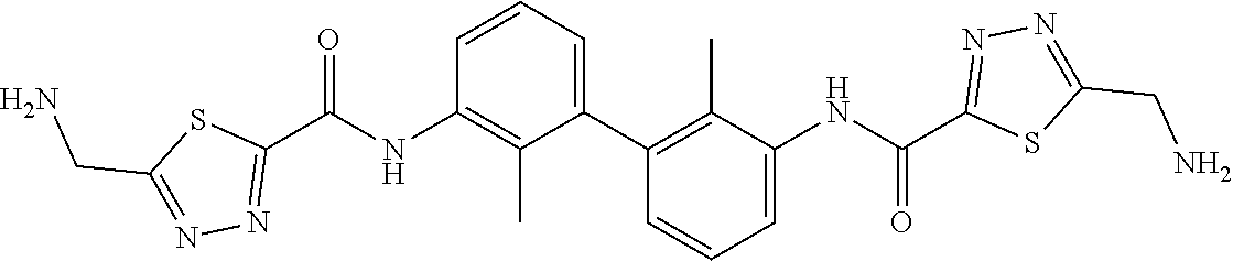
N1=C(CN)SC(C(NC2=C(C)C(C3=C(C)C(NC(=O)C4=NN=C(CN)S4)=CC=C3)=CC=C2)=O)=N1
